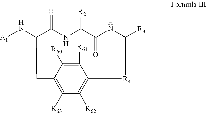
[A1]NC1C(=O)NC([R2])C(=O)NC([R3])[R4]C2=C([R62])C([R63])=C(C([R60])=C2[R61])C1
